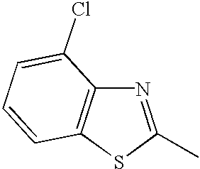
N1=C(C)SC2=C1C(Cl)=CC=C2
